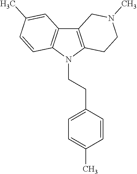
C12=C(N(CCC3=CC=C(C)C=C3)C3=C1C=C(C)C=C3)CCN(C)C2
